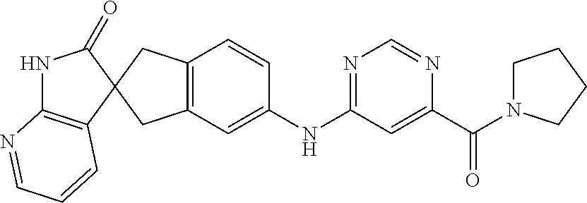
C12=C(CC3(C1)C1=C(NC3=O)N=CC=C1)C=CC(NC1=NC=NC(C(=O)N3CCCC3)=C1)=C2
